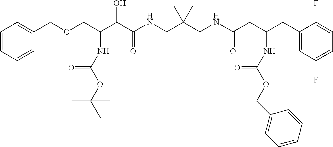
C(C(C(C(NCC(CNC(CC(CC1=CC(F)=CC=C1F)NC(OCC1=CC=CC=C1)=O)=O)(C)C)=O)O)NC(OC(C)(C)C)=O)OCC1=CC=CC=C1
